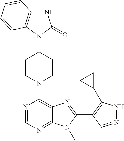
N1C2=C(N(C3CCN(C4=C5C(=NC=N4)N(C)C(C4=C(C6CC6)NN=C4)=N5)CC3)C1=O)C=CC=C2
